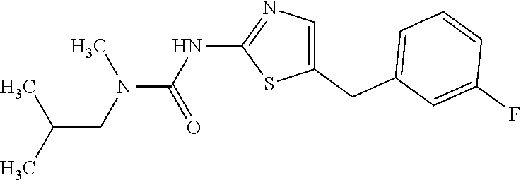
N(C(=O)N(C)CC(C)C)C1=NC=C(CC2=CC=CC(F)=C2)S1
